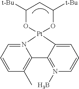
N12=CC=CC(C)=C1C1=N(B)C=CC=C1[Pt]21OC([t-Bu])CC([t-Bu])O1
